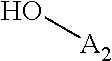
O[A2]
